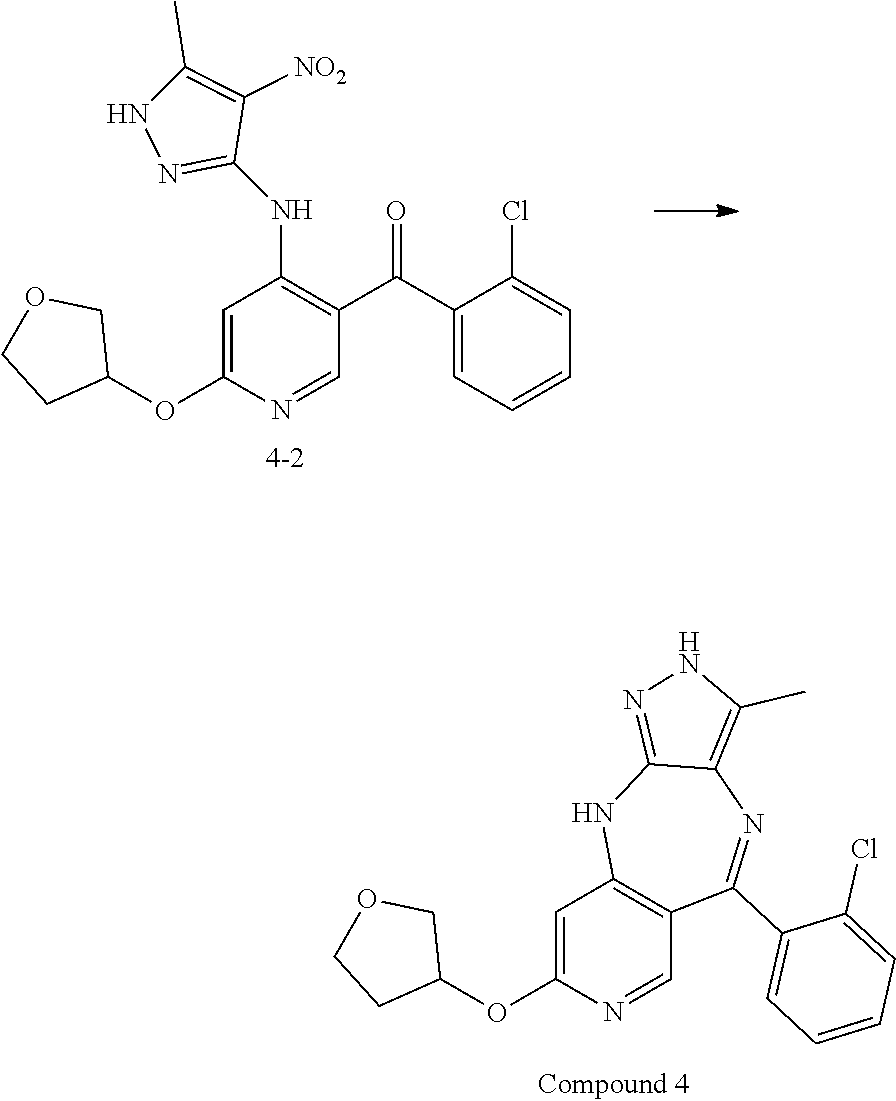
C1=C(OC2COCC2)N=CC(C(C2=CC=CC=C2Cl)=O)=C1NC1=NNC(C)=C1[NO2].C1=C(OC2COCC2)N=CC2=C1NC1=NNC(C)=C1N=C2C1=CC=CC=C1Cl
